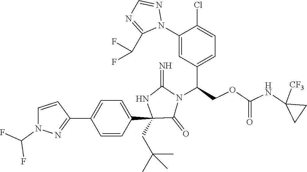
C1(C2=NN(C(F)F)C=C2)=CC=C(C2(CC(C)(C)C)C(=O)N(C(COC(NC3([CF3])CC3)=O)C3=CC=C(Cl)C(N4N=CN=C4C(F)F)=C3)C(=N)N2)C=C1
